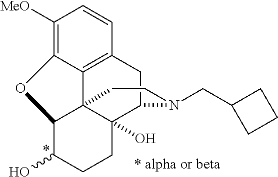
C1([MeO])=C2C3=C(C=C1)CC1C4(O)C3(C(C(O)CC4)O2)CCN1CC1CCC1
